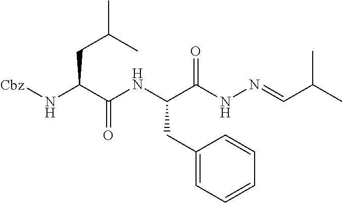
[Cbz]NC(C(NC(C(NN=CC(C)C)=O)CC1=CC=CC=C1)=O)CC(C)C
